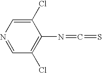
C1=NC=C(Cl)C(N=C=S)=C1Cl
